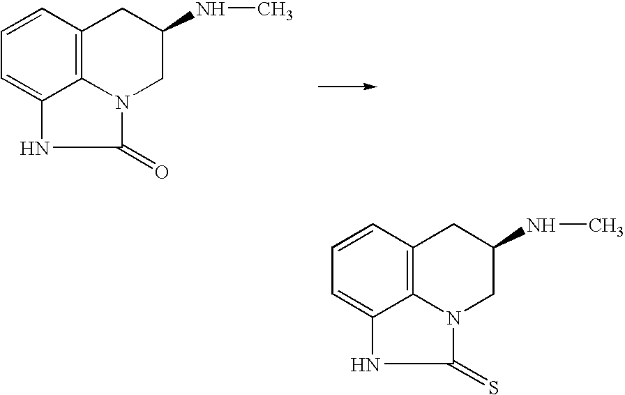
C1(=O)N2C3=C(C=CC=C3N1)CC(NC)C2.C1(=S)N2C3=C(C=CC=C3N1)CC(NC)C2
